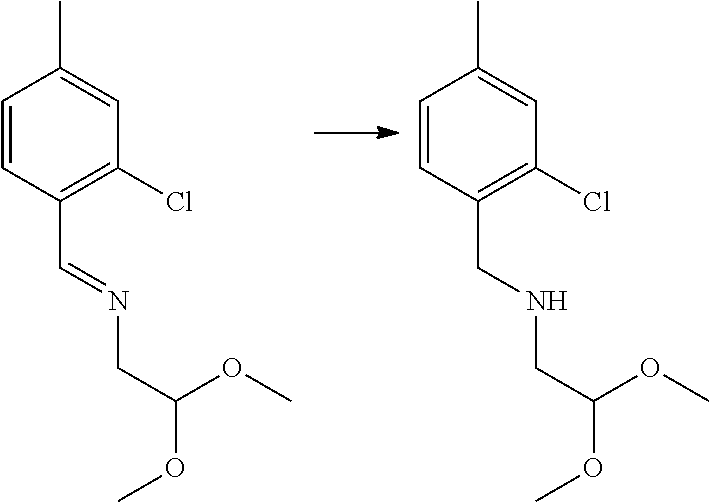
C1=CC(CNCC(OC)OC)=C(Cl)C=C1C.C1=CC(C=NCC(OC)OC)=C(Cl)C=C1C
